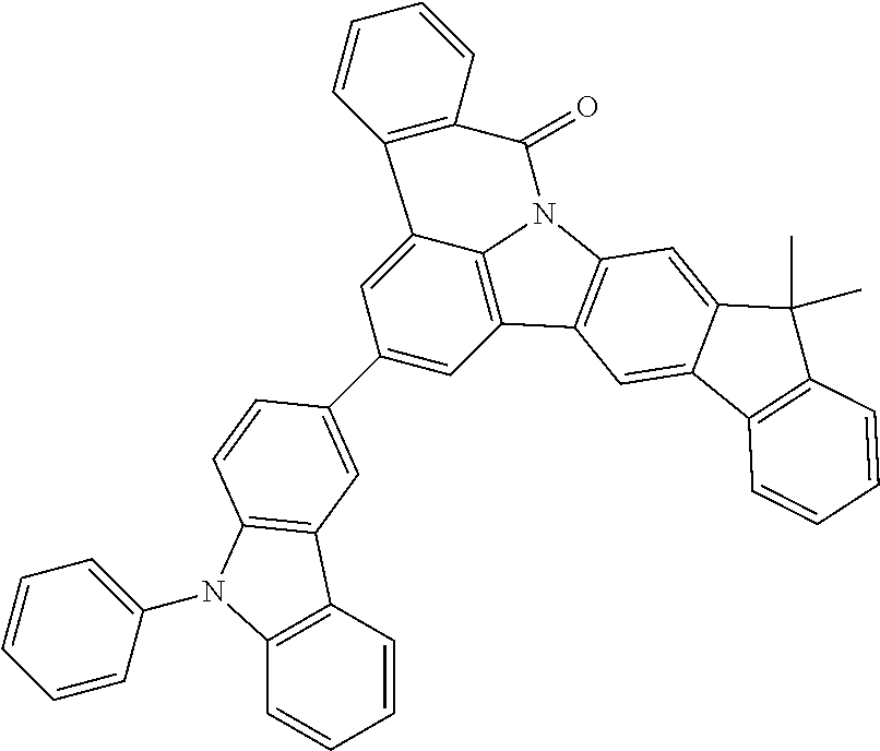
C12=C(C=CC=C1)C1=C(N2C2=CC=CC=C2)C=CC(C2=CC3=C4C(=C2)C2=C(C(=O)N4C4=C3C=C3C(=C4)C(C)(C)C4=C3C=CC=C4)C=CC=C2)=C1
